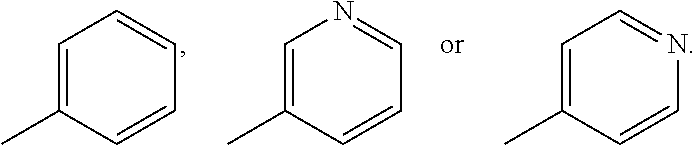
C1=C(C)C=CC=C1.C1=C(C)C=CC=N1.C1=C(C)C=CN=C1
